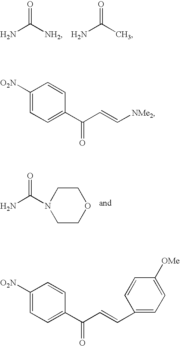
NC([NH2])=O.NC(C)=O.C1COCCN1C(N)=O.C1([O2N])=CC=C(C(C=C[NMe2])=O)C=C1.C1([O2N])=CC=C(C(C=CC2=CC=C([OMe])C=C2)=O)C=C1
